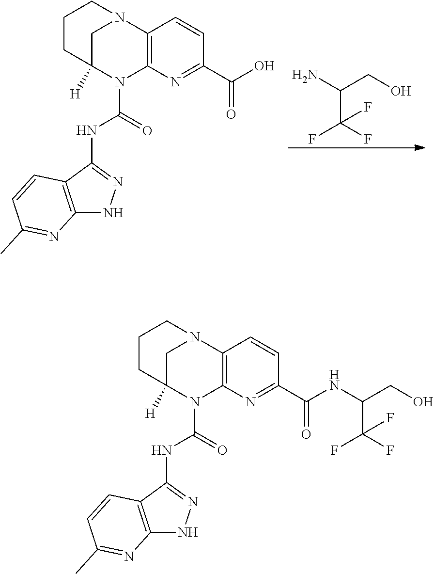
C(C(F)(F)F)(CO)N.C1C2([H])N(C(=O)NC3=NNC4=C3C=CC(C)=N4)C3=C(N1CCC2)C=CC(C(O)=O)=N3.C1C2([H])N(C(=O)NC3=NNC4=C3C=CC(C)=N4)C3=C(N1CCC2)C=CC(C(NC(CO)C(F)(F)F)=O)=N3
